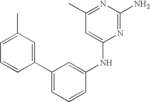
C1(C2=CC(C)=CC=C2)=CC=CC(NC2=CC(C)=NC(N)=N2)=C1
